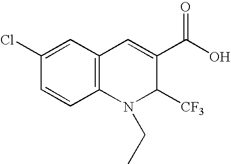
C1(Cl)=CC2=C(C=C1)N(CC)C([CF3])C(C(O)=O)=C2
